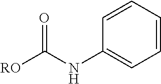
N(C1=CC=CC=C1)C([RO])=O
